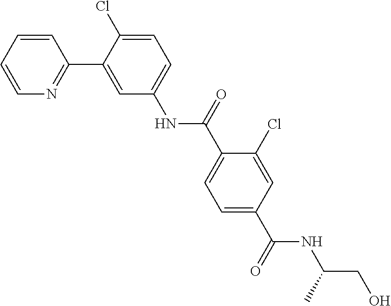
C1=CC=CN=C1C1=CC(NC(C2=CC=C(C(NC(CO)C)=O)C=C2Cl)=O)=CC=C1Cl
